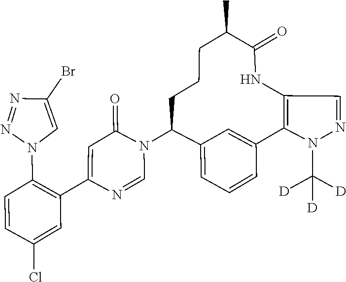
N1(C([D])([D])[D])C2=C(C=N1)NC(=O)C(C)CCCC(N1C=NC(C3=C(N4C=C(Br)N=N4)C=CC(Cl)=C3)=CC1=O)C1=CC=CC2=C1
